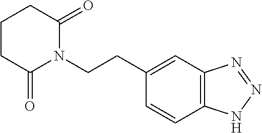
C(CN1C(=O)CCCC1=O)C1=CC2=C(C=C1)NN=N2
